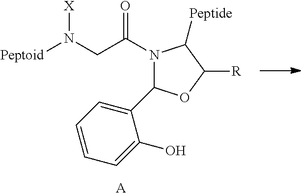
N1(C(CN([Peptoid])[X])=O)C(C2=CC=CC=C2O)OC([R])C1[Peptide].[A]
